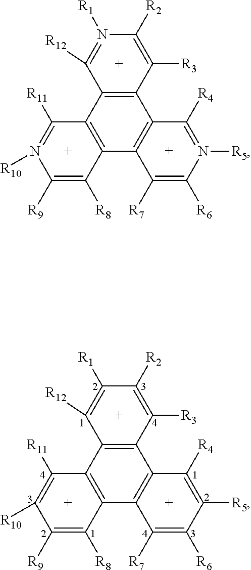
N1([R1])=C([R12])C2=C(C([R3])=C1[R2])C1=C(C3=C2C([R11])=N([R10])C([R9])=C3[R8])C([R7])=C([R6])N([R5])=C1[R4].C1([R1])=C([R12])C2=C(C([R3])=C1[R2])C1=C(C3=C2C([R11])=C([R10])C([R9])=C3[R8])C([R7])=C([R6])C([R5])=C1[R4]
